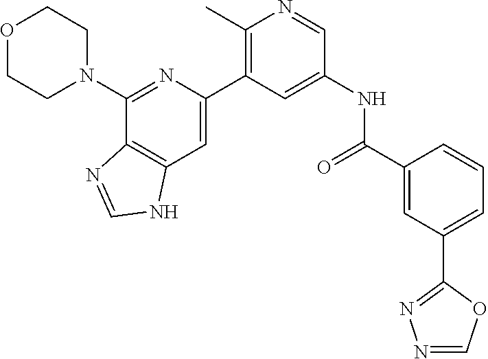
O1CCN(C2=NC(C3=C(C)N=CC(NC(=O)C4=CC(C5=NN=CO5)=CC=C4)=C3)=CC3=C2N=CN3)CC1
